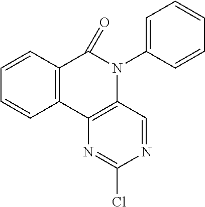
C12=C(C3=C(N(C4=CC=CC=C4)C1=O)C=NC(Cl)=N3)C=CC=C2
